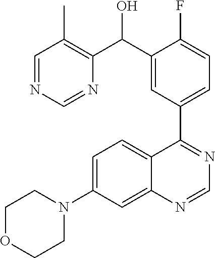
C1=C(N2CCOCC2)C=C2C(=C1)C(C1=CC=C(F)C(C(O)C3=C(C)C=NC=N3)=C1)=NC=N2
